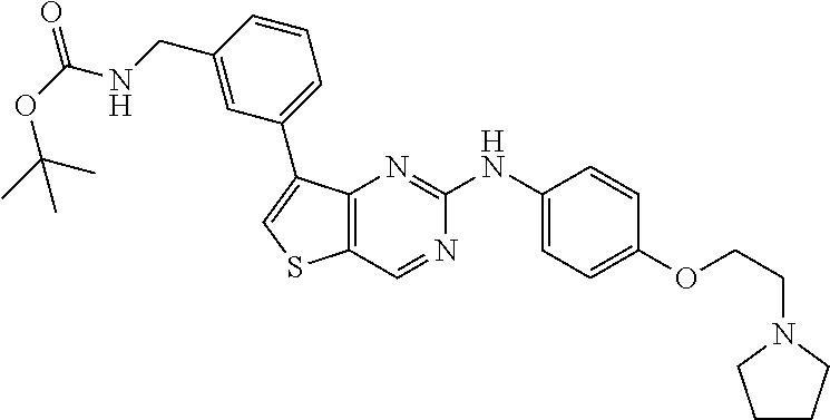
C1=CC(OCCN2CCCC2)=CC=C1NC1=NC2=C(C=N1)SC=C2C1=CC=CC(CNC(=O)OC(C)(C)C)=C1
